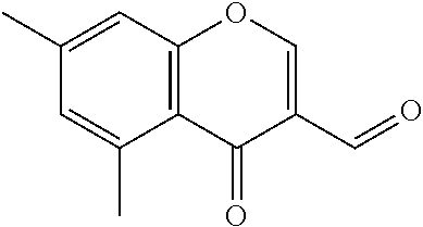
C12=C(C=C(C)C=C1C)OC=C(C=O)C2=O
